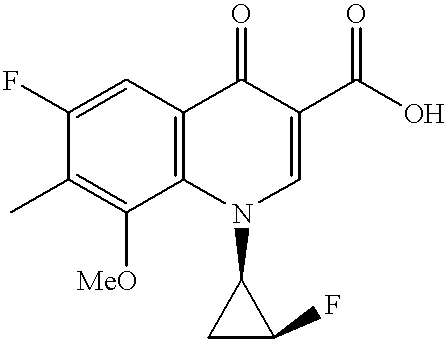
C1(F)=CC2=C(C([MeO])=C1C)N(C1CC1F)C=C(C(O)=O)C2=O
